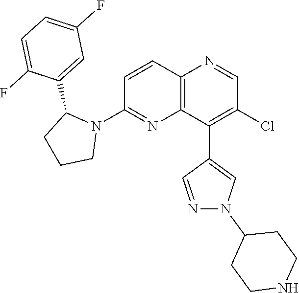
C1=CC2=C(N=C1N1C(C3=CC(F)=CC=C3F)CCC1)C(C1=CN(C3CCNCC3)N=C1)=C(Cl)C=N2
